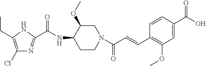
C1(Cl)=C(CC)NC(C(NC2CCN(C(C=CC3=C(OC)C=C(C(O)=O)C=C3)=O)CC2OC)=O)=N1
